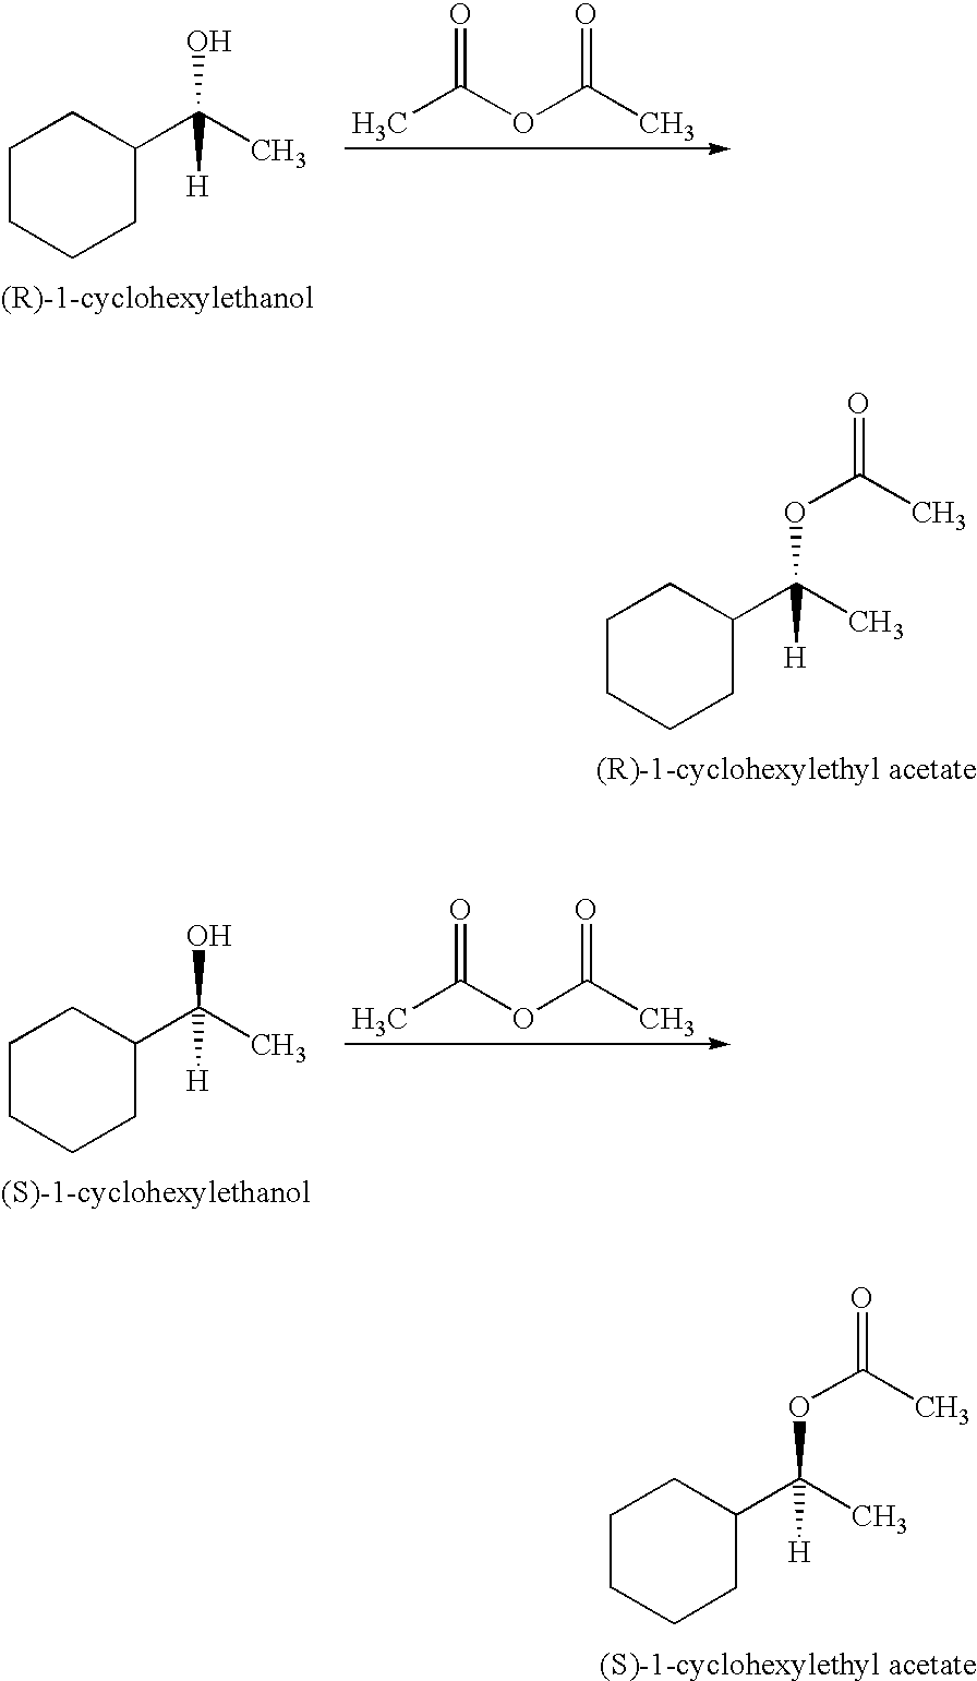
C1CCCC(C(C)([H])O)C1.CC(OC(C)=O)=O.C1CCCC(C(C)([H])OC(=O)C)C1.C1CCCC(C(C)([H])O)C1.CC(OC(C)=O)=O.C1CCCC(C(C)([H])OC(=O)C)C1
